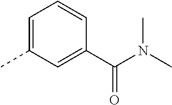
C1=C(C)C=C(C(N(C)C)=O)C=C1
